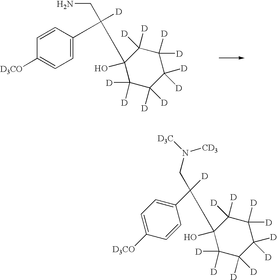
C1(O)(C(C2=CC=C([D3CO])C=C2)(CN)[D])C([D])([D])C([D])([D])C([D])([D])C([D])([D])C1([D])[D].C1(O)(C(C2=CC=C([D3CO])C=C2)(CN([CD3])[D3C])[D])C([D])([D])C([D])([D])C([D])([D])C([D])([D])C1([D])[D]
